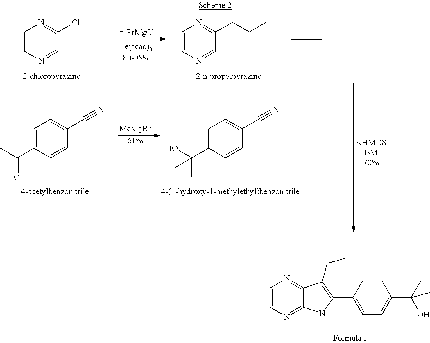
C1=CN=CC(Cl)=N1.C1=C(C(C)=O)C=CC(C#N)=C1.[MeMgBr].[n-PrMgCl].C1=CN=CC(CCC)=N1.C1=C(C(O)(C)C)C=CC(C#N)=C1.[Fe(acac)380-95%].[61%].C1=CN=C2C(=N1)C(CC)=C(C1=CC=C(C(C)(O)C)C=C1)N2
